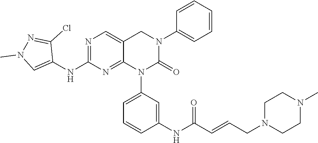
C1(NC2=NC=C3C(=N2)N(C2=CC=CC(NC(C=CCN4CCN(C)CC4)=O)=C2)C(=O)N(C2=CC=CC=C2)C3)=CN(C)N=C1Cl
